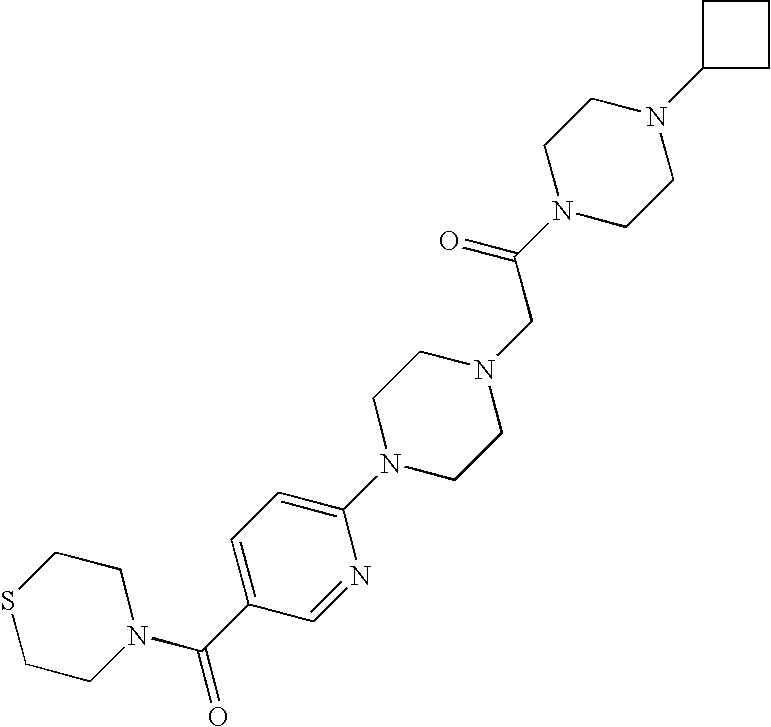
S1CCN(C(C2=CC=C(N3CCN(CC(N4CCN(C5CCC5)CC4)=O)CC3)N=C2)=O)CC1
